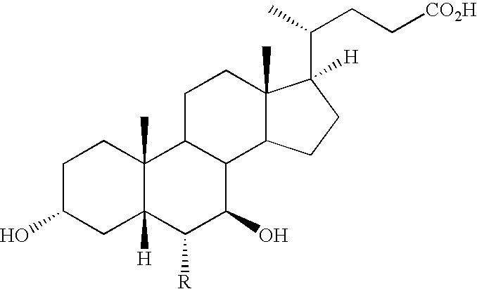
C1C(O)CC2([H])C(C)(C1)C1C(C(O)C2[R])C2C(C)(CC1)C(C(CC[CO2H])C)([H])CC2
